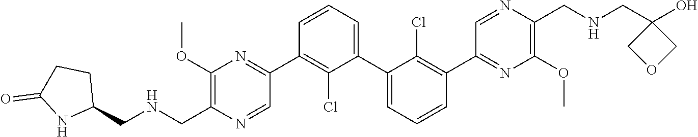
C1(C2=NC(OC)=C(C[HN]CC3CCC(=O)N3)N=C2)=C(Cl)C(C2=CC=CC(C3=NC(OC)=C(CNCC4(O)COC4)N=C3)=C2Cl)=CC=C1
